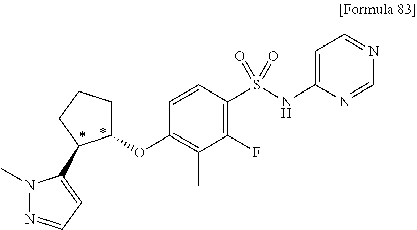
C1(OC2=C(C)C(F)=C(S(=O)(=O)NC3=CC=NC=N3)C=C2)CCCC1C1=CC=NN1C
